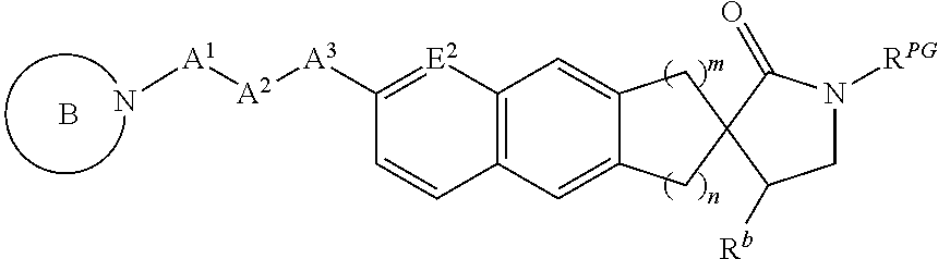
C12=C(C=C3C(=C1)CC1(C3)C([Rb])CN([RPG])C1=O)C=CC([A3][A2][A1]N)=[E2]2.B
